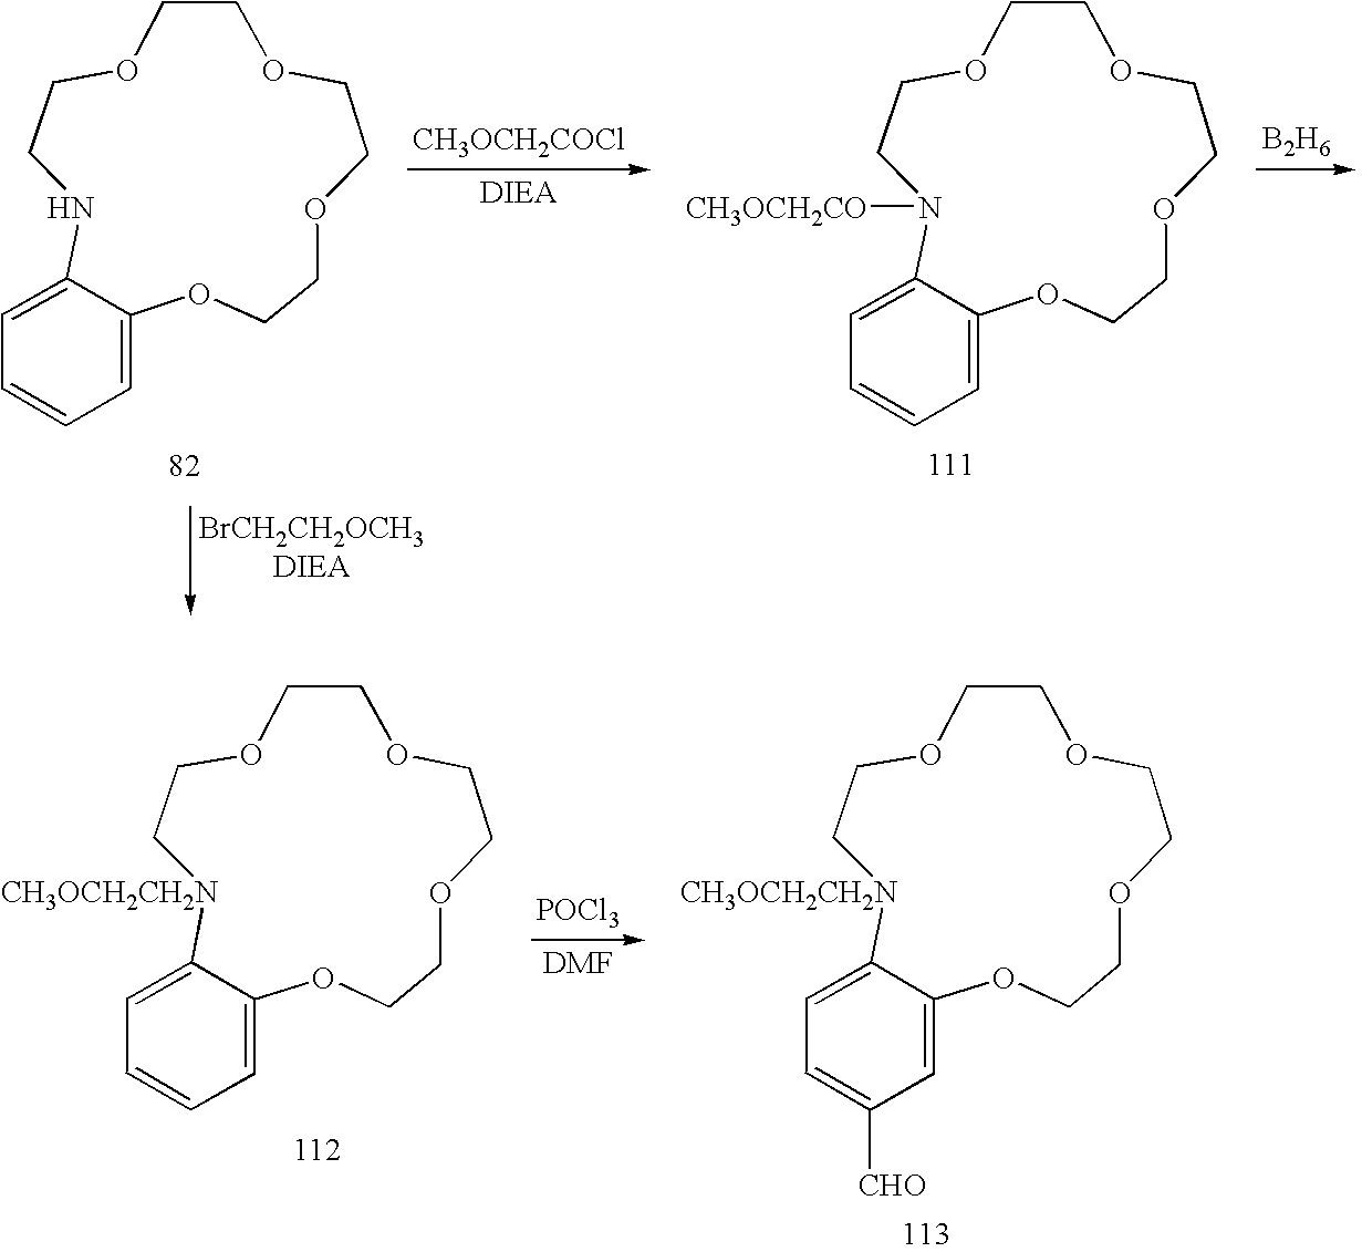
O1CCOCCOCCOC2=CC=CC=C2NCC1.[CH3OCH2COCl].O1CCOCCOCCOC2=CC=CC=C2N([CH3OCH2CO])CC1.[B2H6].O1CCOCCOCCOC2=CC=CC=C2[CH3OCH2CH2N]CC1.[POCl3].O1CCOCCOCCOC2=CC([CHO])=CC=C2[CH3OCH2CH2N]CC1
